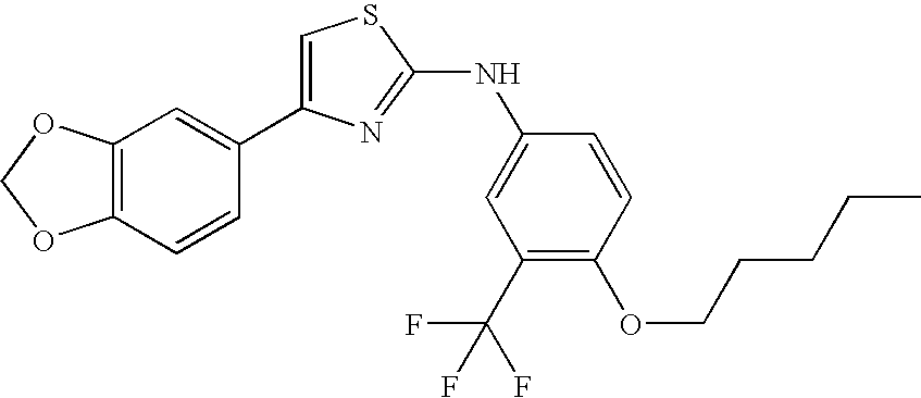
C1=C(C2=CC3=C(C=C2)OCO3)N=C(NC2=CC(C(F)(F)F)=C(OCCCCC)C=C2)S1
